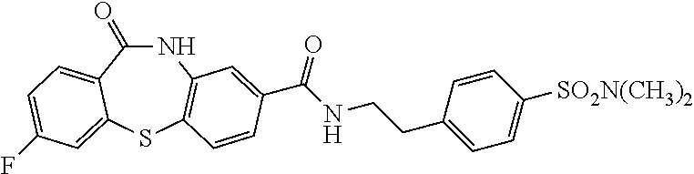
N1C(=O)C2=CC=C(F)C=C2SC2=C1C=C(C(NCCC1=CC=C([SO2N(CH3)2])C=C1)=O)C=C2
